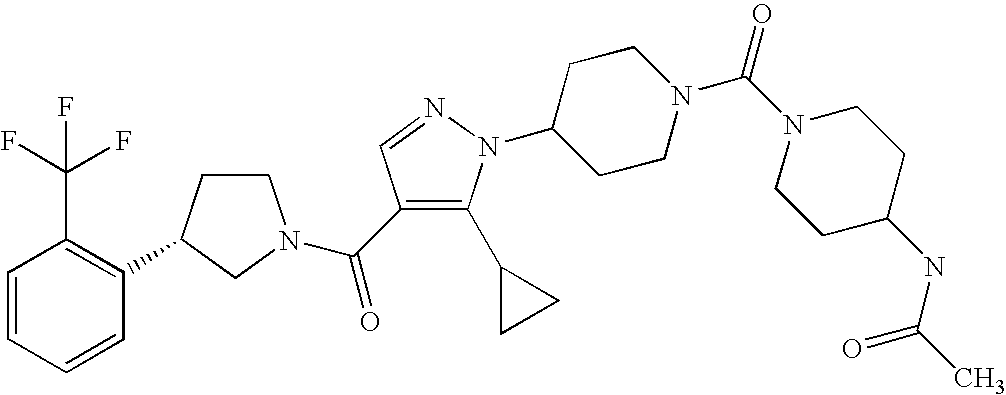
C1CC(C2=C(C(F)(F)F)C=CC=C2)CN1C(=O)C1=C(C2CC2)N(C2CCN(C(N3CCC(NC(=O)C)CC3)=O)CC2)N=C1
